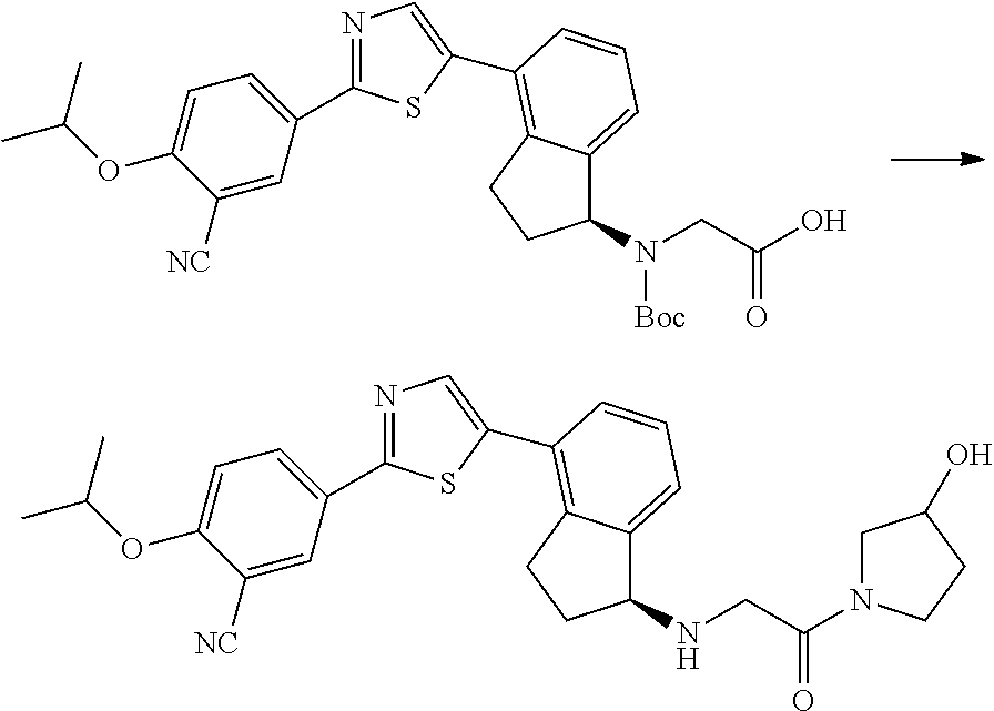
N1=C(C2=CC=C(OC(C)C)C([NC])=C2)SC(C2=C3C(=CC=C2)C(N([Boc])CC(=O)O)CC3)=C1.N1=C(C2=CC=C(OC(C)C)C([NC])=C2)SC(C2=C3C(=CC=C2)C(NCC(=O)N2CC(O)CC2)CC3)=C1
